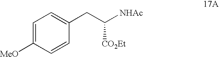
C1=C([MeO])C=CC(CC([NHAc])[CO2Et])=C1
